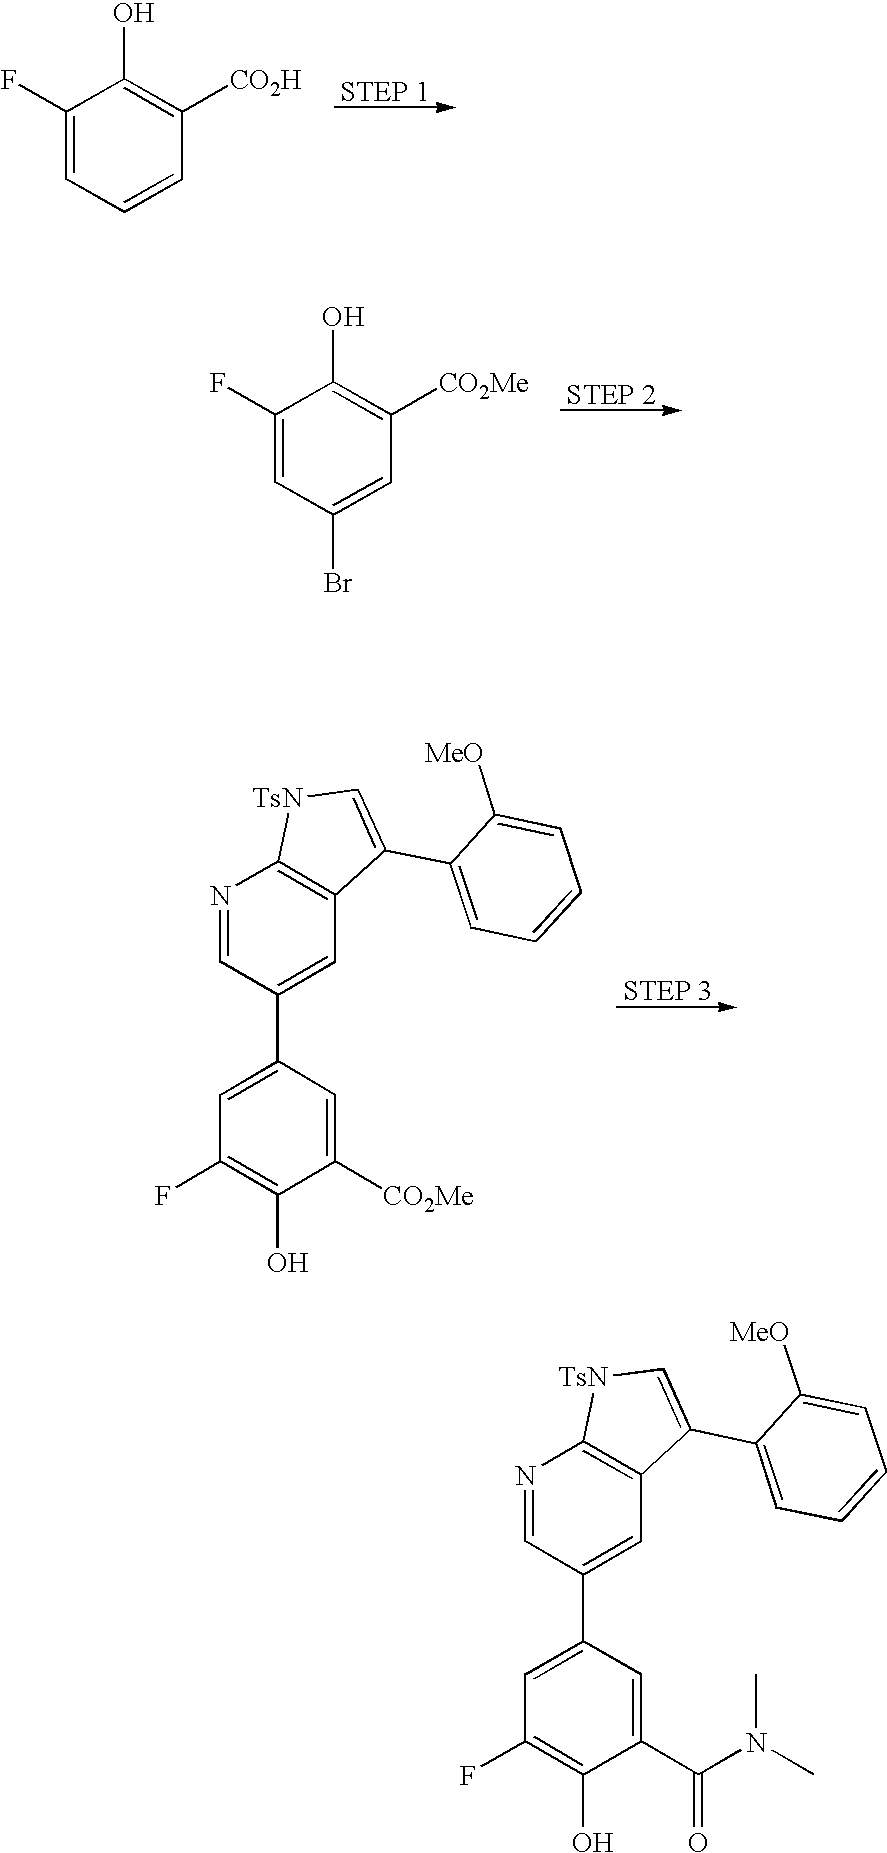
C1(F)=CC=CC([CO2H])=C1O.C1(F)=CC(Br)=CC([CO2Me])=C1O.C1=C(C2=CC3=C(N=C2)[TsN]C=C3C2=CC=CC=C2[MeO])C=C([CO2Me])C(O)=C1F.C1=C(C2=CC3=C(N=C2)[TsN]C=C3C2=CC=CC=C2[MeO])C=C(C(N(C)C)=O)C(O)=C1F
